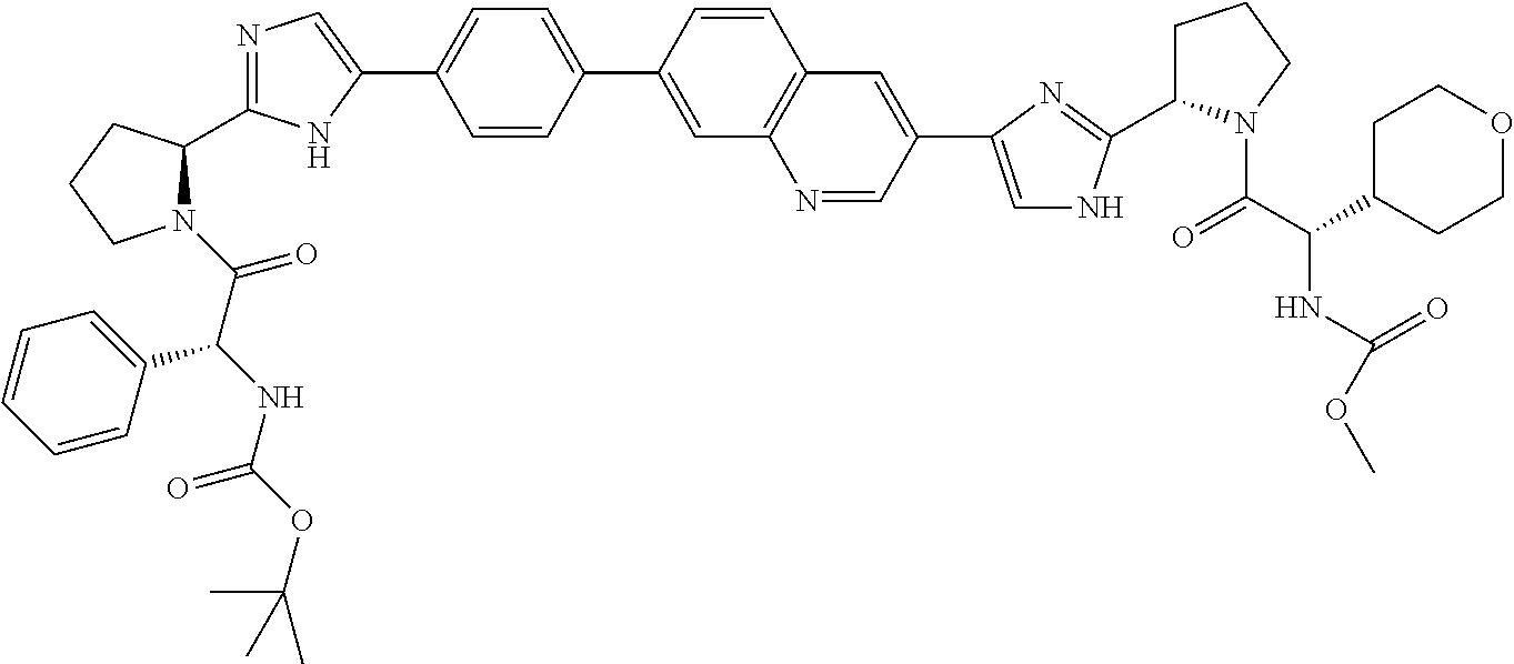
N1(C(C(NC(=O)OC(C)(C)C)C2=CC=CC=C2)=O)C(C2=NC=C(C3=CC=C(C4=CC5=C(C=C4)C=C(C4=CNC(C6CCCN6C(C(NC(=O)OC)C6CCOCC6)=O)=N4)C=N5)C=C3)N2)CCC1
